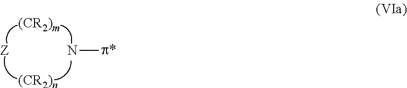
[(CR2)m].[Z].N[p*].[(CR2)n]
